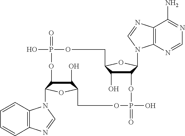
C1(O)C2C(N3C4=C(C=CC=C4)N=C3)OC1COP(=O)(O)OC1C(O)C(OC1N1C3=C(C(N)=NC=N3)N=C1)COP(=O)(O)O2
